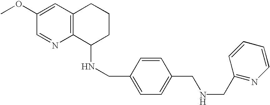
C12=C(C=C(OC)C=N1)CCCC2NCC1=CC=C(CNCC2=NC=CC=C2)C=C1
